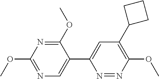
C1(OC)=NC(OC)=NC=C1C1=CC(C2CCC2)=C(OC)N=N1
